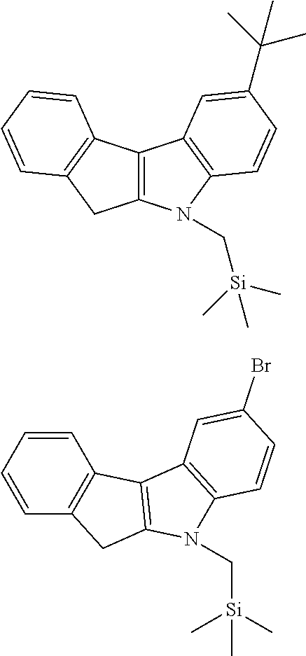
C1=CC=CC2=C1C1=C(C2)N(C[Si](C)(C)C)C2=C1C=C(C(C)(C)C)C=C2.C1=CC=CC2=C1C1=C(C2)N(C[Si](C)(C)C)C2=C1C=C(Br)C=C2
